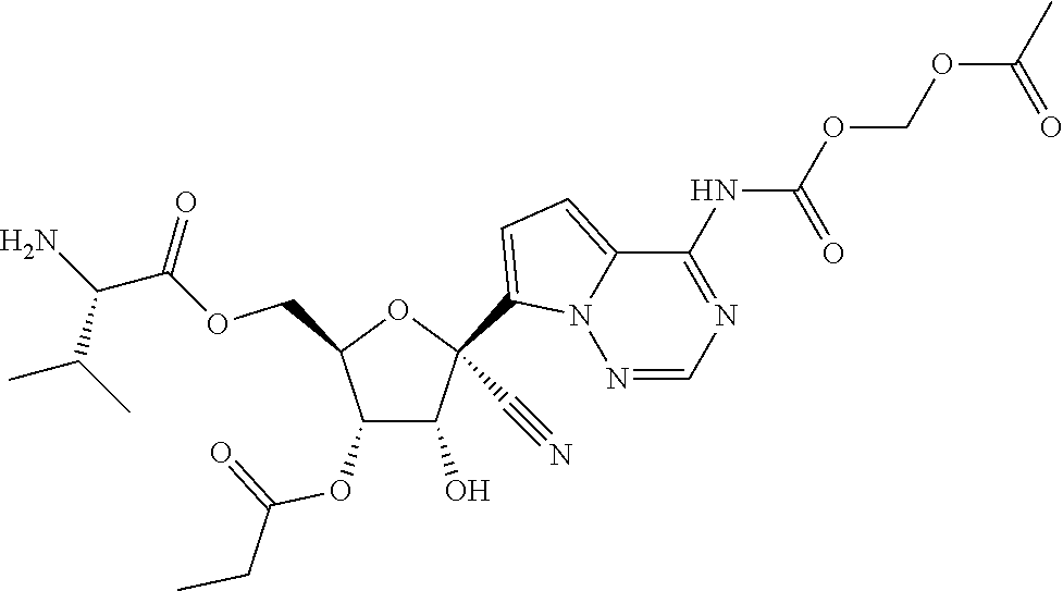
C1(O)C(OC(=O)CC)C(COC(C(N)C(C)C)=O)OC1(C1=CC=C2N1N=CN=C2NC(=O)OCOC(=O)C)C#N
